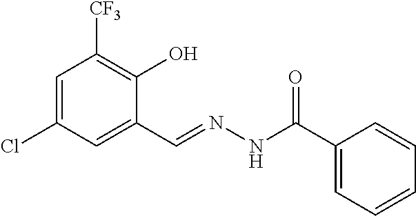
C1=C(Cl)C=C(C=NNC(C2=CC=CC=C2)=O)C(O)=C1[CF3]
